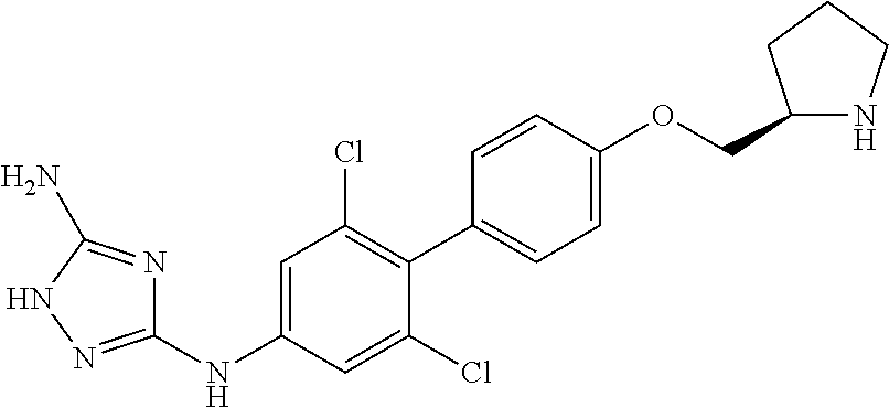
C1(NC2=CC(Cl)=C(C3=CC=C(OCC4NCCC4)C=C3)C(Cl)=C2)=NNC(N)=N1
